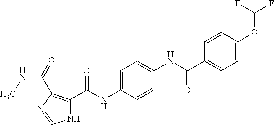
C1=C(OC(F)F)C=CC(C(NC2=CC=C(NC(C3=C(C(NC)=O)N=CN3)=O)C=C2)=O)=C1F
